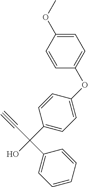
C1(C(O)(C#C)C2=CC=CC=C2)=CC=C(OC2=CC=C(OC)C=C2)C=C1
